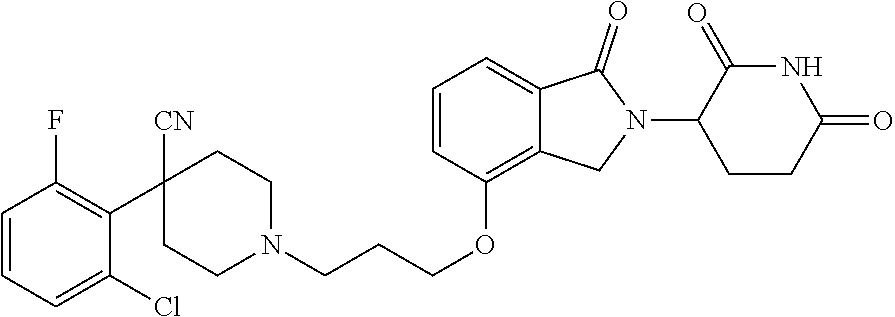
N1C(=O)C(N2C(=O)C3=CC=CC(OCCCN4CCC(C5=C(F)C=CC=C5Cl)([CN])CC4)=C3C2)CCC1=O
